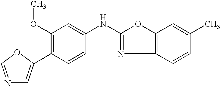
C1(OC)=C(C2=CN=CO2)C=CC(NC2=NC3=C(O2)C=C(C)C=C3)=C1
